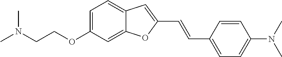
C1=C(OCCN(C)C)C=C2C(=C1)C=C(C=CC1=CC=C(N(C)C)C=C1)O2
